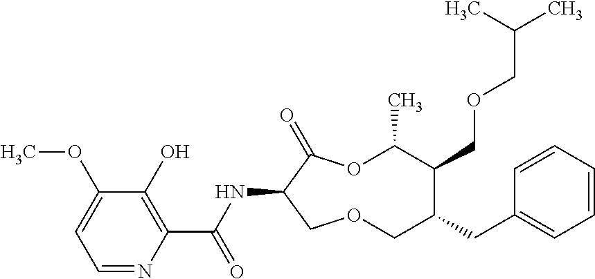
C1(O)=C(C(NC2C(=O)OC(C)C(COCC(C)C)C(CC3=CC=CC=C3)COC2)=O)N=CC=C1OC
